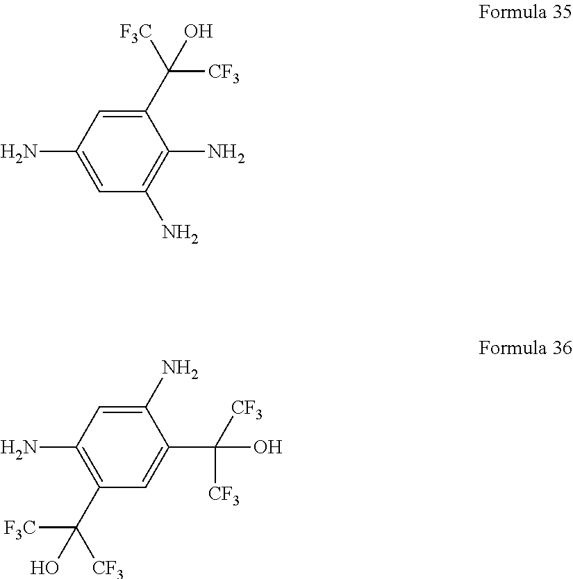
C1(N)=CC(N)=C(N)C(C([F3C])([CF3])O)=C1.C1(N)=C(C([CF3])([F3C])O)C=C(C(O)([CF3])[CF3])C(N)=C1
